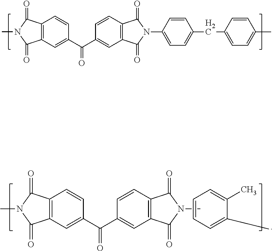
C12=C(C=C(C(C3=CC4=C(C=C3)C(=O)N(C3=CC=C(CC5=CC=C(C)C=C5)C=C3)C4=O)=O)C=C1)C(=O)N(C)C2=O.C12=C(C=C(C(C3=CC4=C(C=C3)C(=O)N(C)C4=O)=O)C=C1)C(=O)N(C)C2=O.C1=C(C)C(C)=CC=C1
